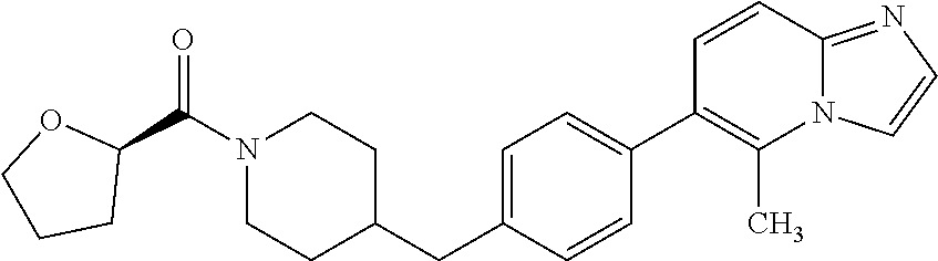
N1(C(C2OCCC2)=O)CCC(CC2=CC=C(C3=C(C)N4C(=NC=C4)C=C3)C=C2)CC1
